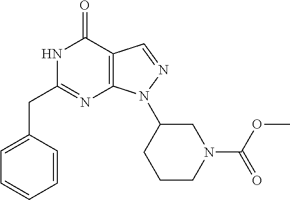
N1C(CC2=CC=CC=C2)=NC2=C(C1=O)C=NN2C1CCCN(C(OC)=O)C1
